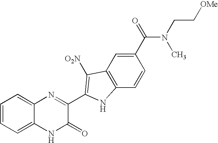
C1=C2C(=CC=C1)N=C(C1=C([O2N])C3=C(C=CC(C(=O)N(C)CC[OMe])=C3)N1)C(=O)N2
